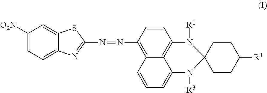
C1CC([R1])CCC12N([R1])C1=C3C(=CC=CC3=C(N=NC3=NC4=CC=C([O2N])C=C4S3)C=C1)N2[R3]
